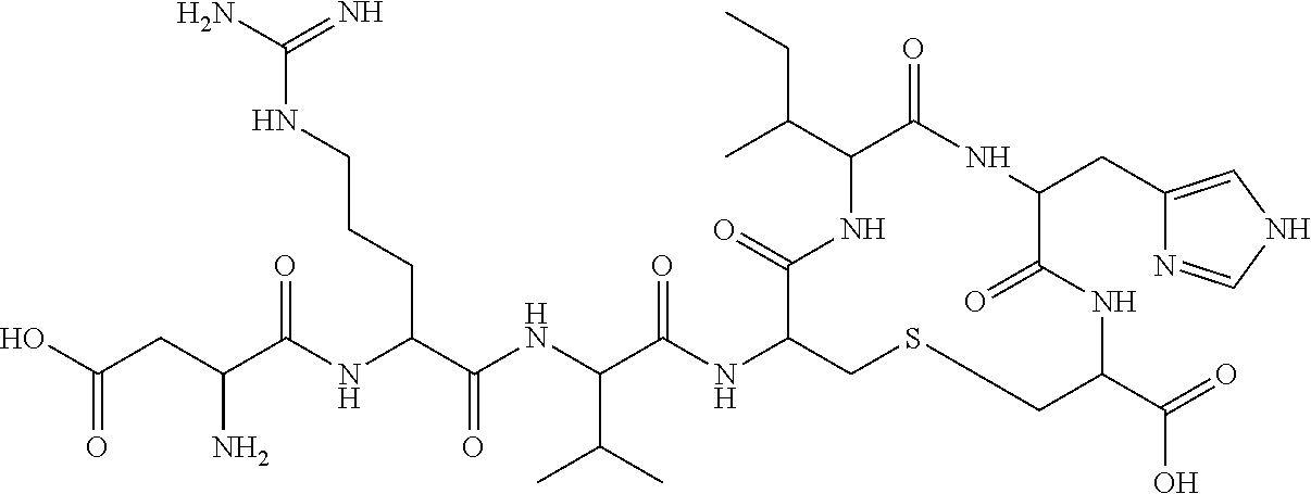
C(=O)(O)CC(C(NC(C(NC(C(NC1CSCC(C(=O)O)NC(=O)C(CC2=CNC=N2)NC(=O)C(C(C)CC)NC1=O)=O)C(C)C)=O)CCCNC(N)=N)=O)N
